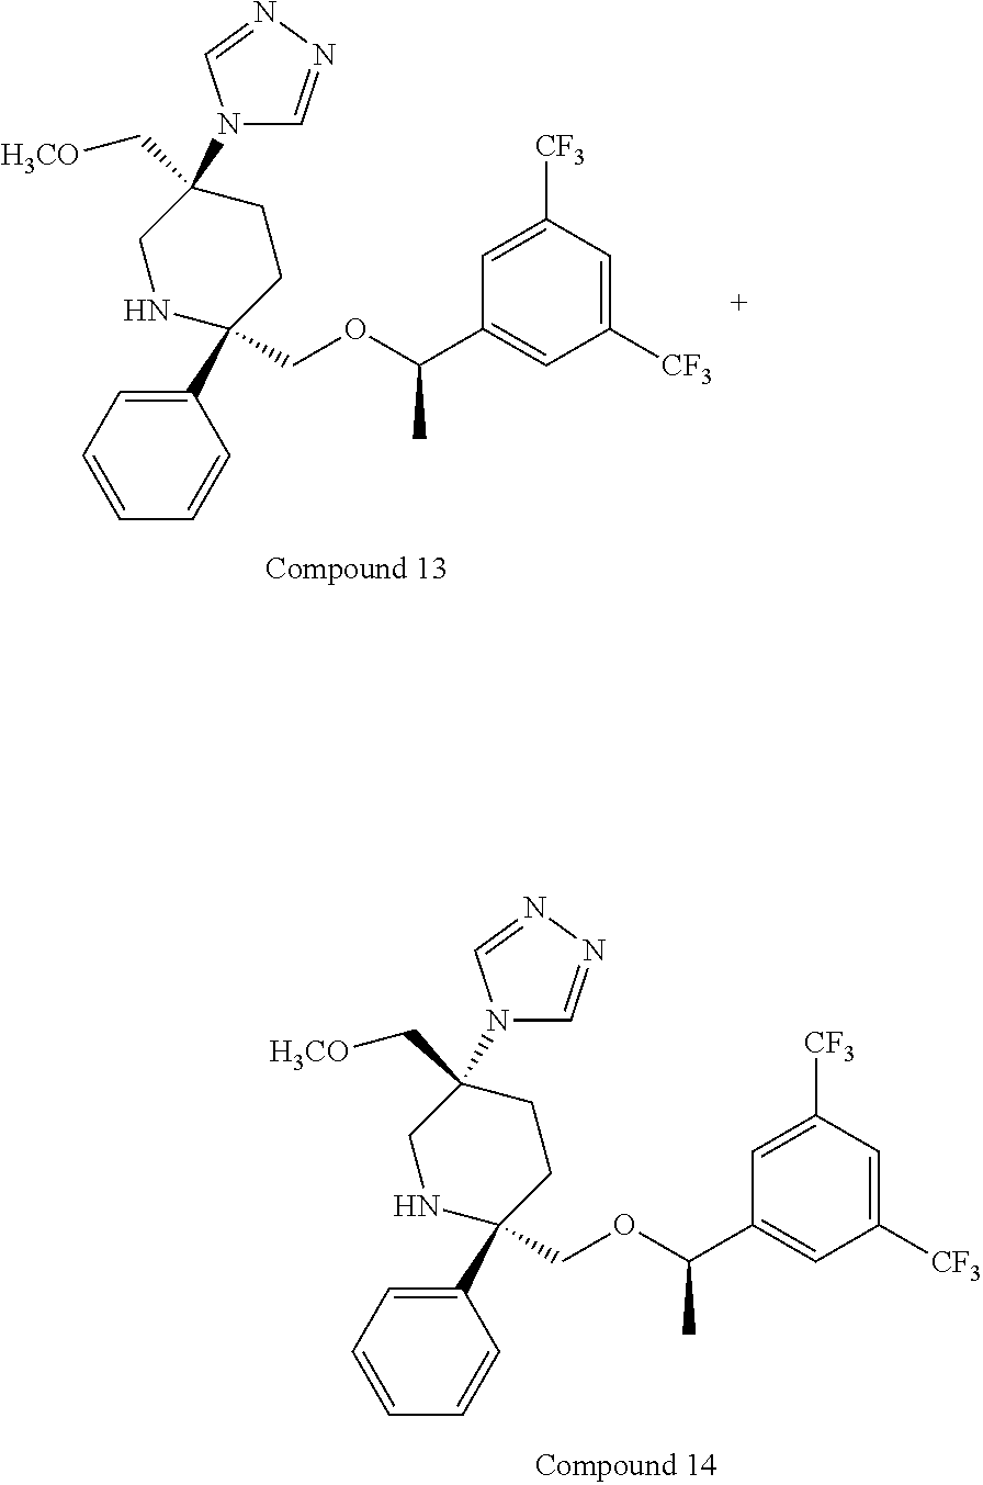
C1(C2(COC(C3=CC([CF3])=CC([CF3])=C3)C)CCC(C[H3CO])(N3C=NN=C3)CN2)=CC=CC=C1.C1(C2(COC(C3=CC([CF3])=CC([CF3])=C3)C)CCC(C[H3CO])(N3C=NN=C3)CN2)=CC=CC=C1
